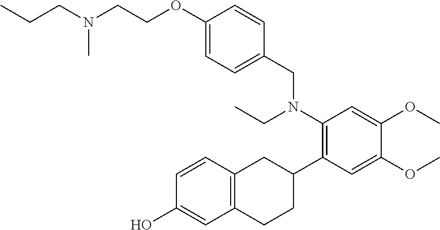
C1(OCCN(CCC)C)=CC=C(CN(C2=C(C3CC4=C(CC3)C=C(O)C=C4)C=C(OC)C(OC)=C2)CC)C=C1
